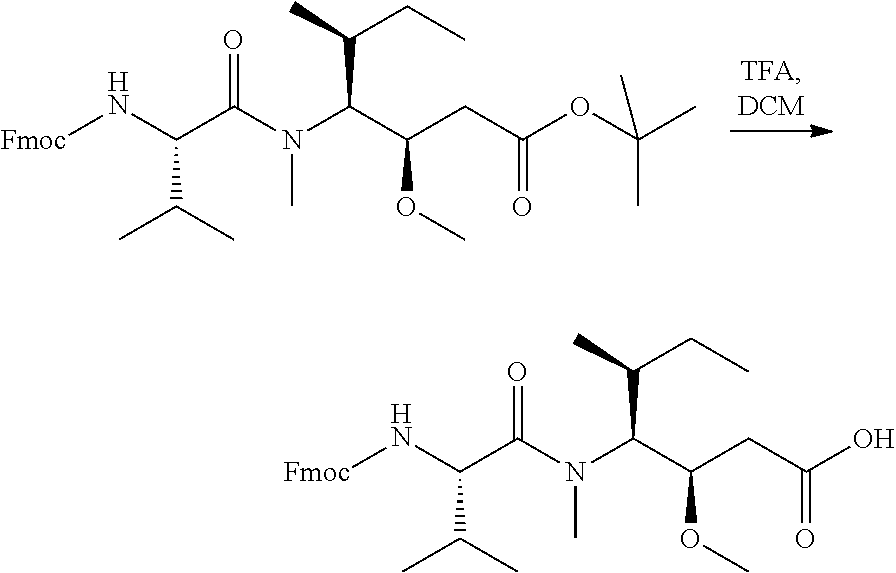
N(C(C(CC(OC(C)(C)C)=O)OC)C(C)CC)(C)C(C(N[Fmoc])C(C)C)=O.N(C(C(CC(O)=O)OC)C(C)CC)(C)C(C(N[Fmoc])C(C)C)=O
